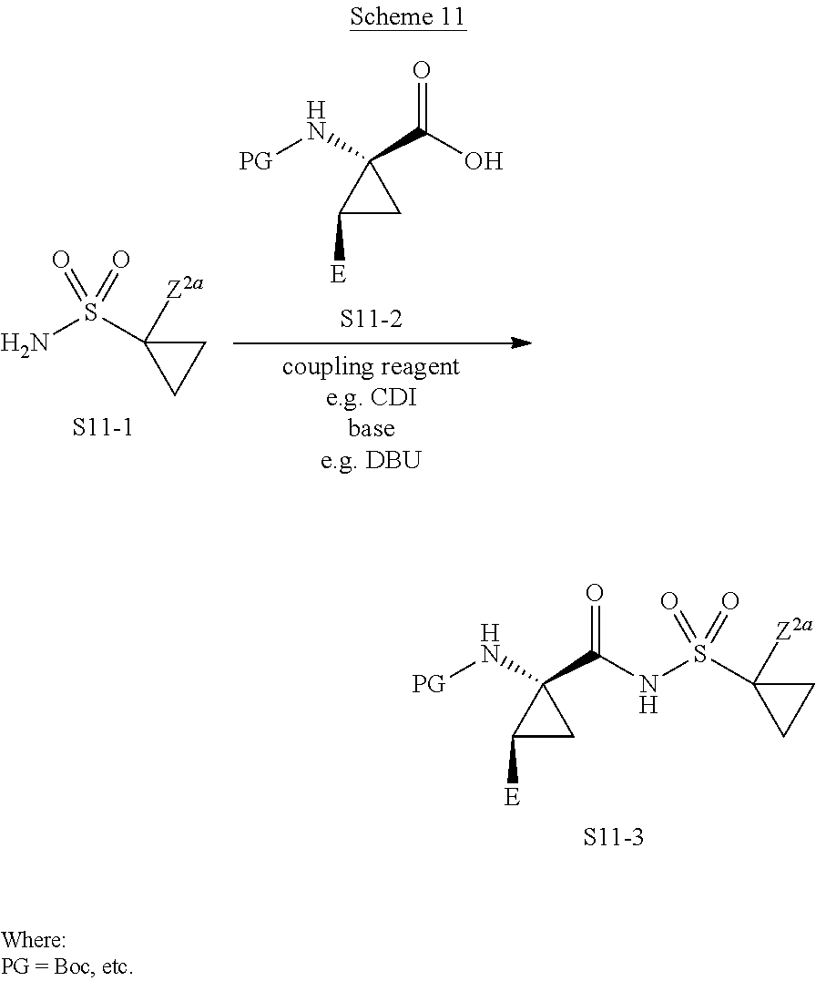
[PG]NC1(C(=O)O)C([E])C1.NS(C1([Z2a])CC1)(=O)=O.[S11-1].N(S(C1([Z2a])CC1)(=O)=O)C(=O)C1(N[PG])C([E])C1.[S11-3]
